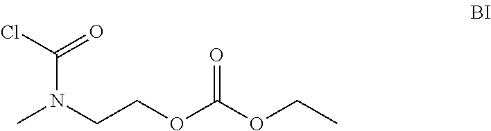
CN(CCOC(OCC)=O)C(Cl)=O
